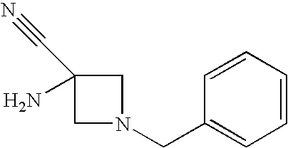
C1C(N)(C#N)CN1CC1=CC=CC=C1
